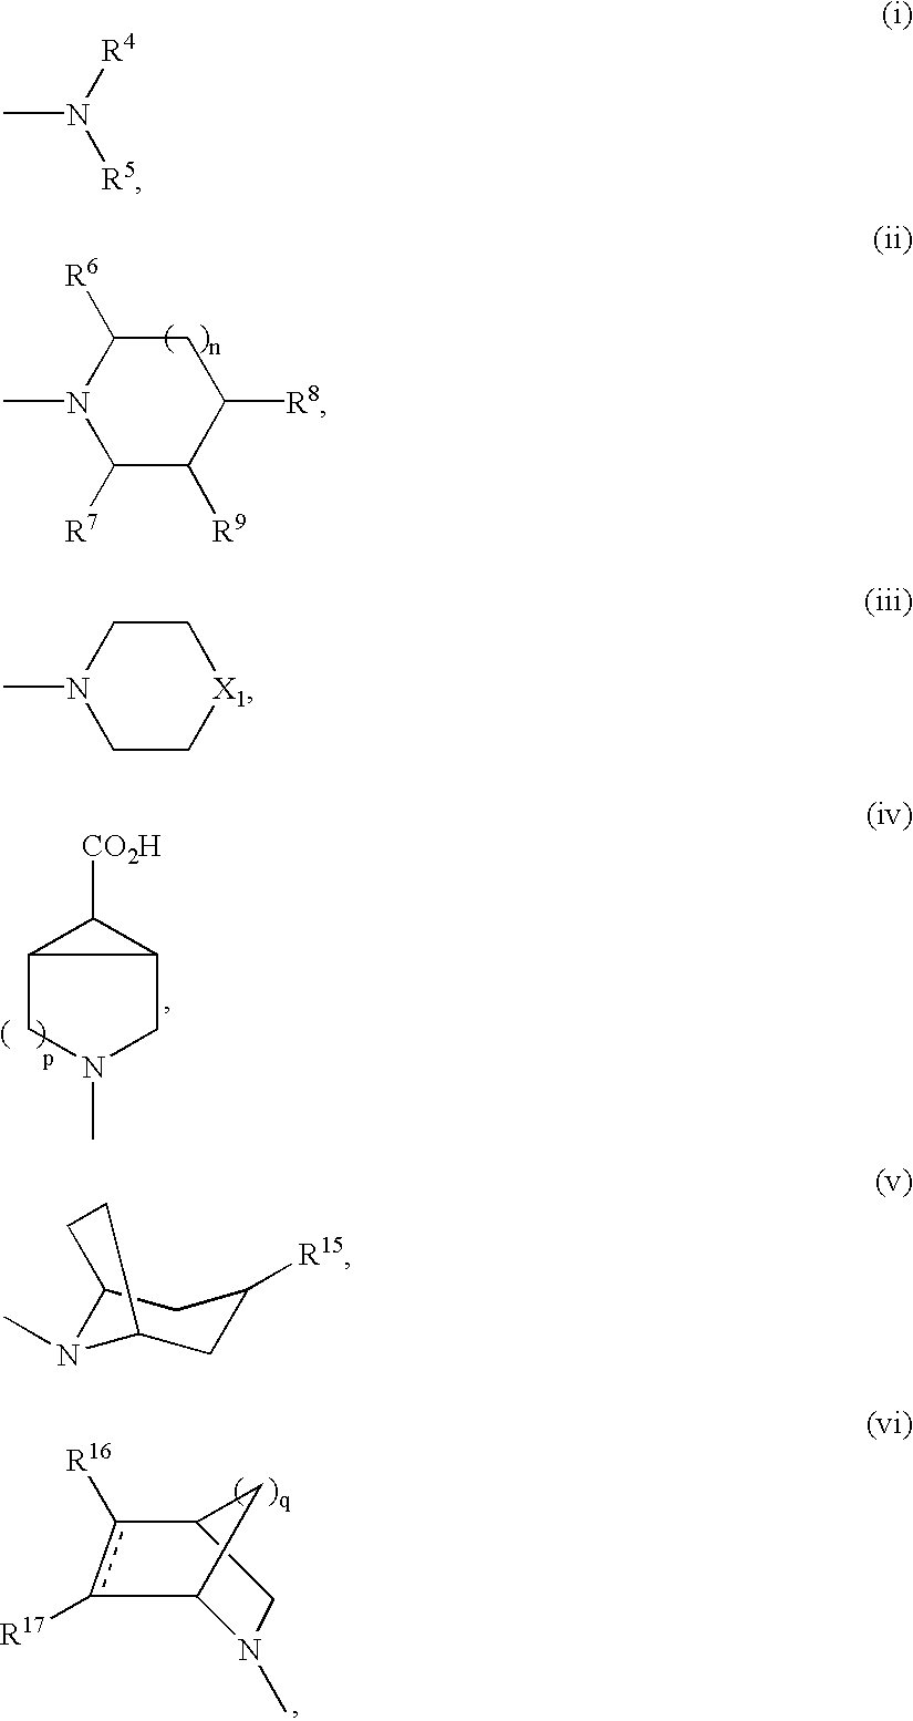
N1(C)C([R7])C([R9])C([R8])CC1[R6].C12CN(C)CC1C2[CO2H].N1(C)C2c([R17])c([R16])C(C1)C2.CN([R4])[R5].N1(C)CC[X1]CC1.C12N(C)C(CC([R15])C1)CC2
